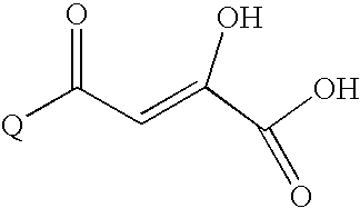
OC(C(O)=O)=CC([Q])=O
